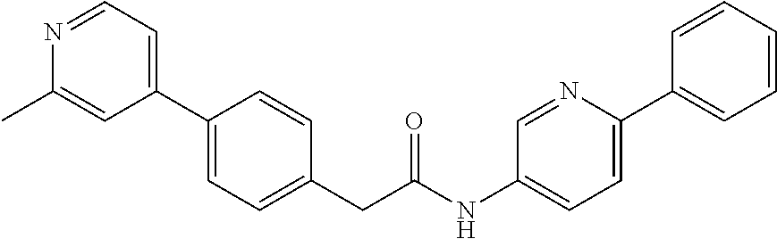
C1(C2=CC=C(CC(NC3=CC=C(C4=CC=CC=C4)N=C3)=O)C=C2)=CC=NC(C)=C1
